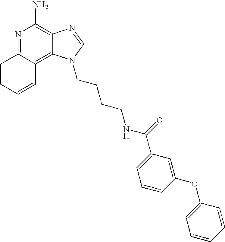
C1=CC=CC2=C3C(=C(N)N=C12)N=CN3CCCCNC(=O)C1=CC=CC(OC2=CC=CC=C2)=C1
